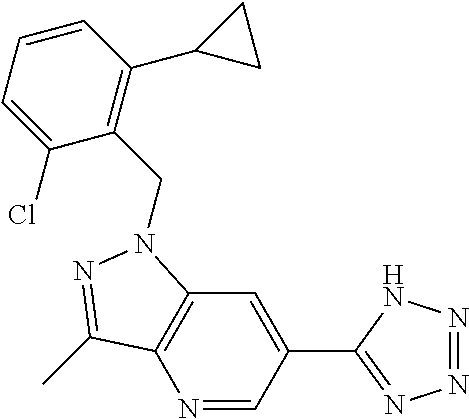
N1=CC(C2=NN=NN2)=CC2=C1C(C)=NN2CC1=C(C2CC2)C=CC=C1Cl
